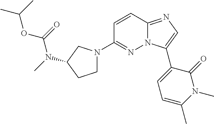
C1=CC2=NC=C(C3=CC=C(C)N(C)C3=O)N2N=C1N1CCC(N(C)C(=O)OC(C)C)C1
